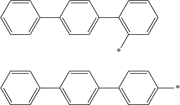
C1=CC=CC=C1C1=CC=C(C2=C(*)C=CC=C2)C=C1.C1=CC=CC=C1C1=CC=C(C2=CC=C(*)C=C2)C=C1
